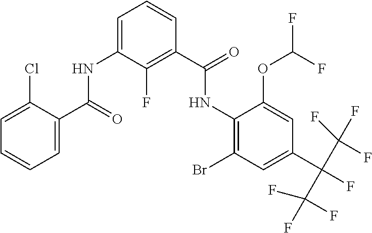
C1(NC(C2=C(F)C(NC(C3=CC=CC=C3Cl)=O)=CC=C2)=O)=C(Br)C=C(C(F)(C(F)(F)F)C(F)(F)F)C=C1OC(F)F
